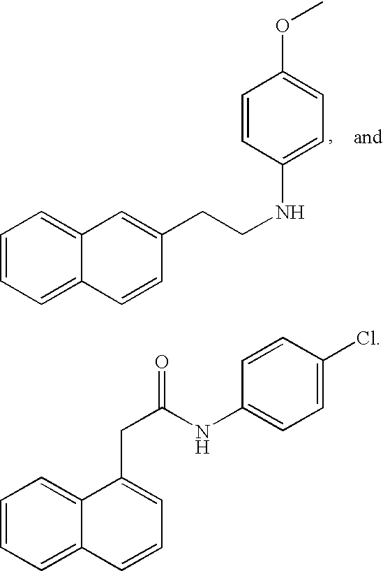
C1=CC=C2C(=C1)C=C(CCNC1=CC=C(OC)C=C1)C=C2.C1=CC=C2C(=C1)C(CC(NC1=CC=C(Cl)C=C1)=O)=CC=C2
